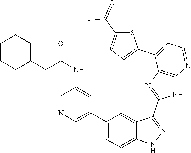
C1(C2=CC=C3C(=C2)C(C2=NC4=C(N2)N=CC=C4C2=CC=C(C(C)=O)S2)=NN3)=CN=CC(NC(CC2CCCCC2)=O)=C1
